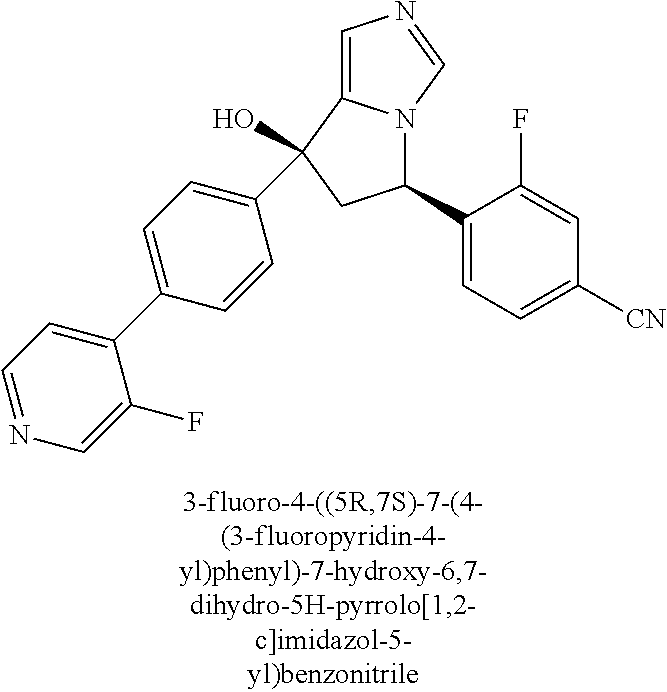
C1=CC(C2(O)C3=CN=CN3C(C3=CC=C([CN])C=C3F)C2)=CC=C1C1=CC=NC=C1F
